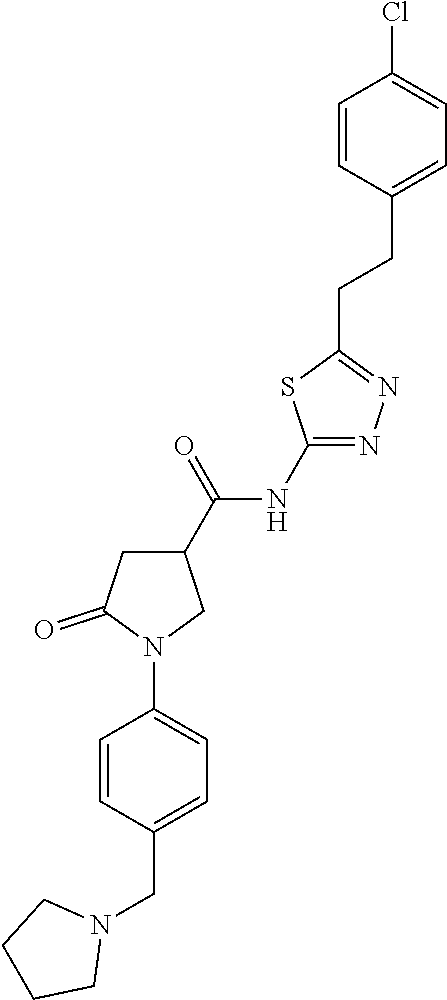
ClC1=CC=C(CCC2=NN=C(NC(C3CC(=O)N(C4=CC=C(CN5CCCC5)C=C4)C3)=O)S2)C=C1
